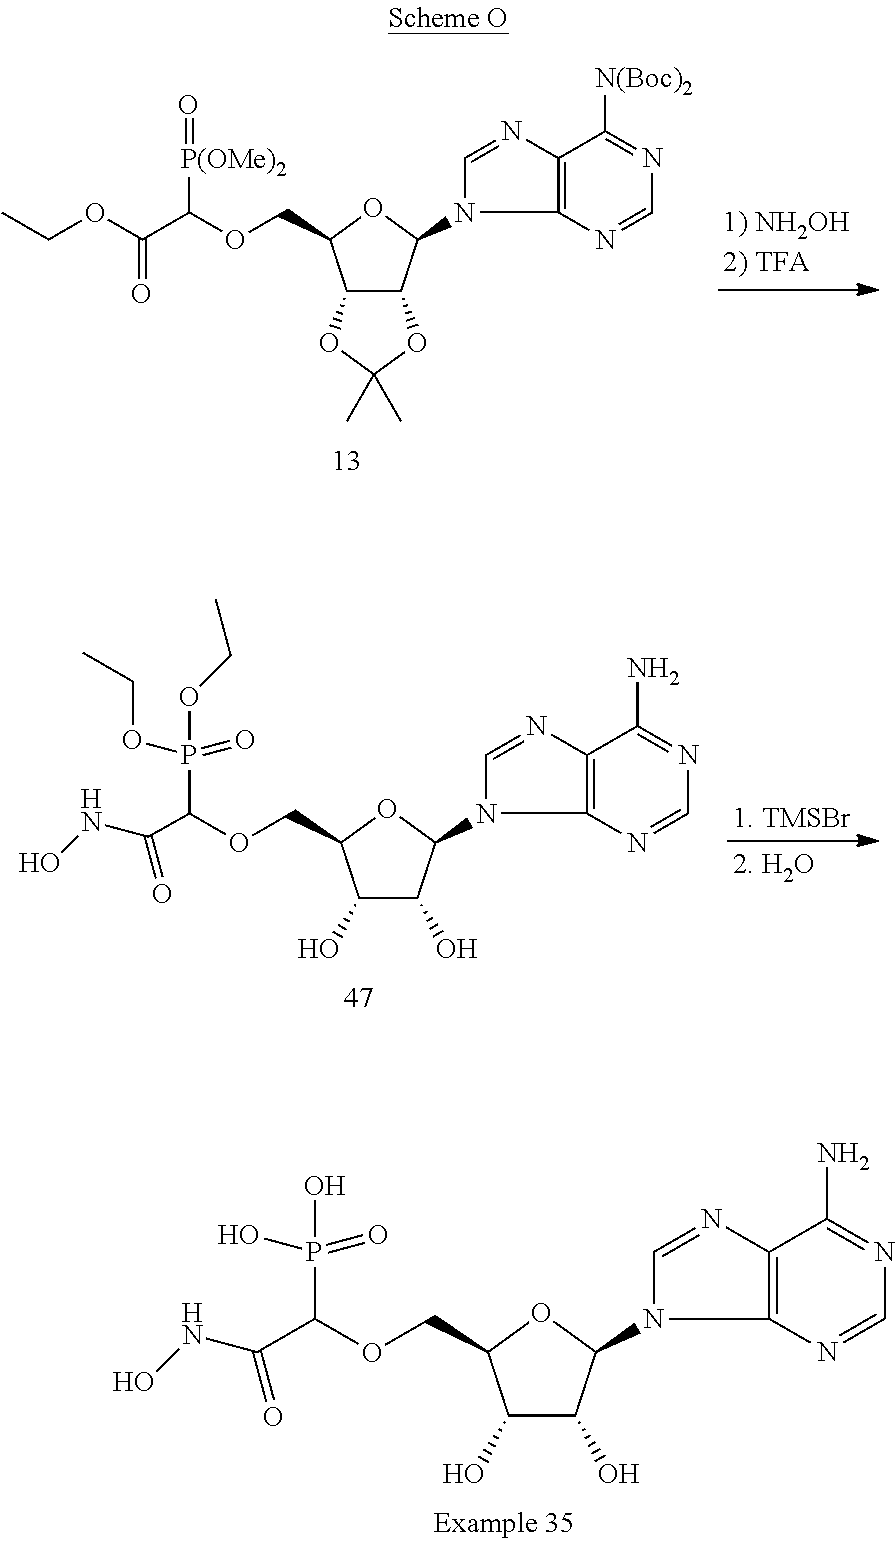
N1=C([N(Boc)2])C2=C(N=C1)N(C1C3C(C(COC(C(OCC)=O)[P(OMe)2]=O)O1)OC(C)(C)O3)C=N2.N1=C(N)C2=C(N=C1)N(C1C(O)C(O)C(COC(P(OCC)(=O)OCC)C(=O)NO)O1)C=N2.N1=C(N)C2=C(N=C1)N(C1C(O)C(O)C(COC(P(O)(=O)O)C(=O)NO)O1)C=N2
